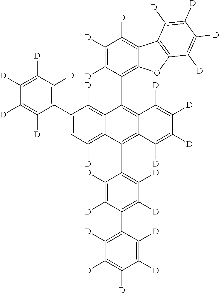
C12=C([D])C(C3=C([D])C([D])=C([D])C([D])=C3[D])=CC([D])=C1C(C1=C([D])C([D])=C(C3=C([D])C([D])=C([D])C([D])=C3[D])C([D])=C1[D])=C1C(=C2C2=C3C(=C([D])C([D])=C2[D])C2=C(O3)C([D])=C([D])C([D])=C2[D])C([D])=C([D])C([D])=C1[D]
